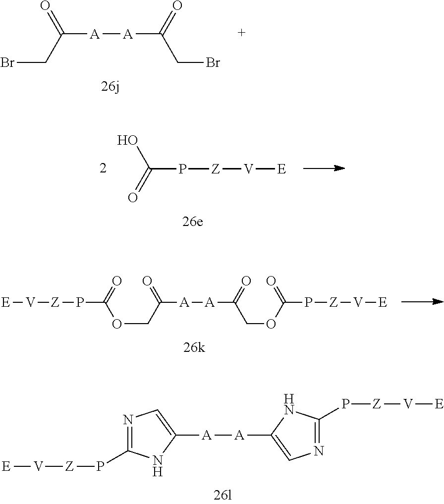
BrCC([A][A]C(CBr)=O)=O.OC(=O)P[Z][V][E].O(CC([A][A]C(COC(=O)P[Z][V][E])=O)=O)C(=O)P[Z][V][E].C1([A][A]C2=CN=C(P[Z][V][E])N2)=CN=C(P[Z][V][E])N1
